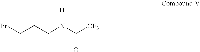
BrCCCN(C([CF3])=O)[H]
